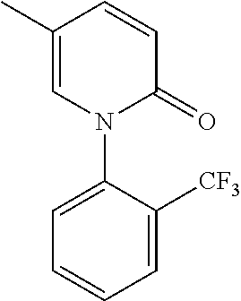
C1(C)=CN(C2=CC=CC=C2[CF3])C(=O)C=C1
